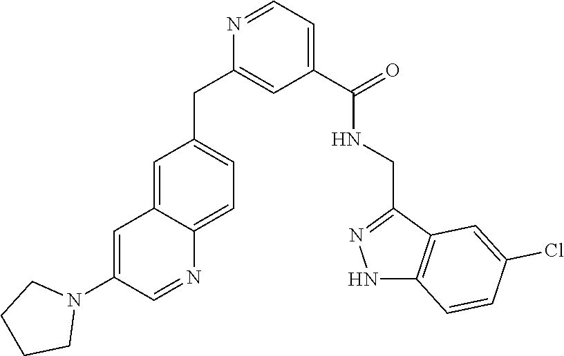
N1=CC=C(C(=O)NCC2=NNC3=C2C=C(Cl)C=C3)C=C1CC1=CC=C2C(=C1)C=C(N1CCCC1)C=N2
